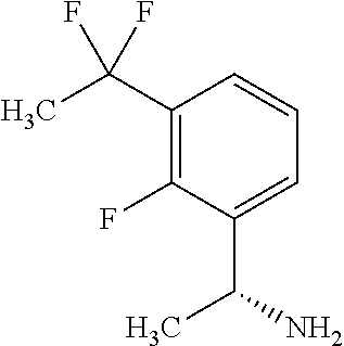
C1(C(C)(F)F)=C(F)C(C(N)C)=CC=C1
